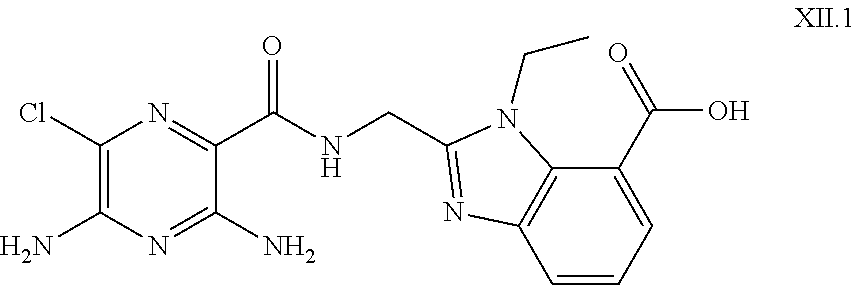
C1(Cl)=C(N)N=C(N)C(C(NCC2=NC3=C(C(C(=O)O)=CC=C3)N2CC)=O)=N1
